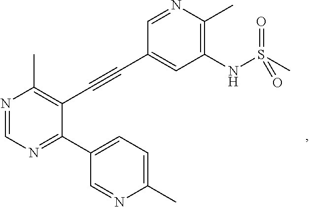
N1=CN=C(C2=CC=C(C)N=C2)C(C#CC2=CC(NS(=O)(=O)C)=C(C)N=C2)=C1C
